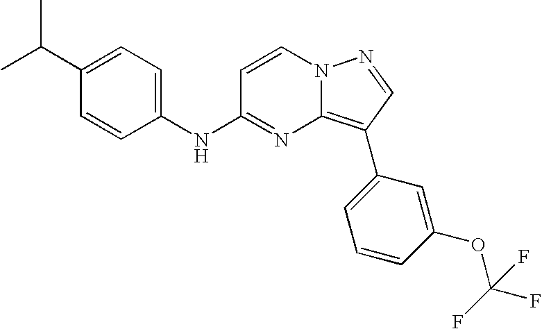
C1(C(C)C)=CC=C(NC2=NC3=C(C4=CC=CC(OC(F)(F)F)=C4)C=NN3C=C2)C=C1
